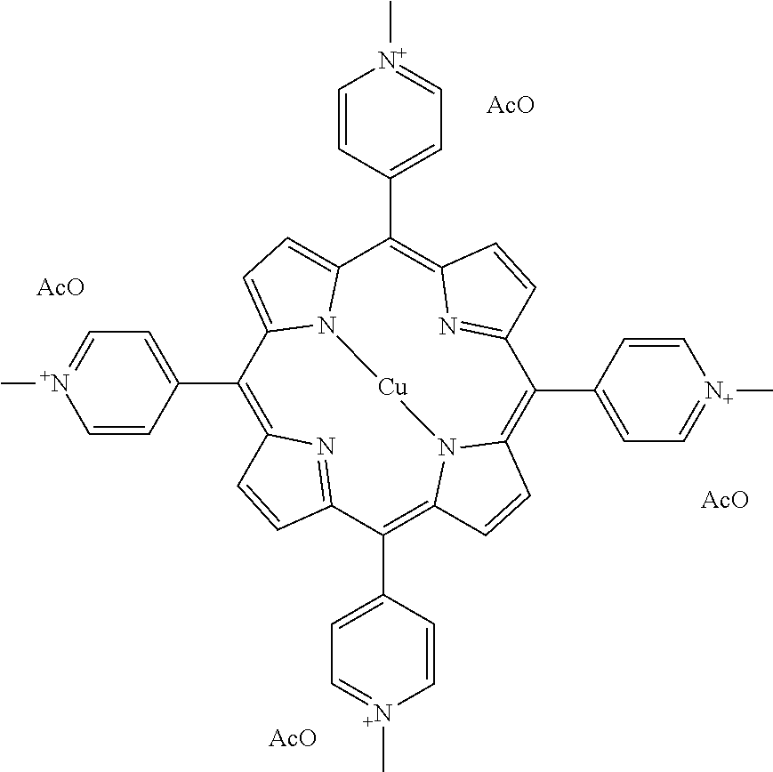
C1(C2=CC=[N+](C)C=C2)=C2N=C(C(C3=CC=[N+](C)C=C3)=C3N4C(=C(C5=CC=[N+](C)C=C5)C5=NC(=C(C6=CC=[N+](C)C=C6)C6=CC=C1N6[Cu]4)C=C5)C=C3)C=C2.[AcO].[AcO].[AcO].[AcO]
